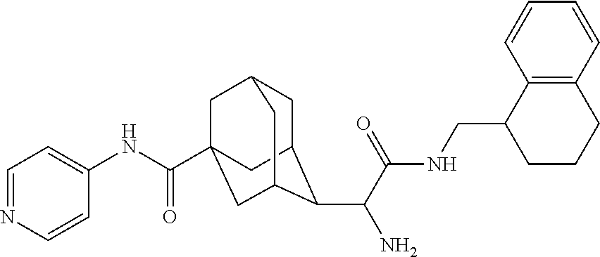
C1C2C(C(C(NCC3CCCC4=C3C=CC=C4)=O)N)C3CC(C(NC4=CC=NC=C4)=O)(CC1C3)C2
